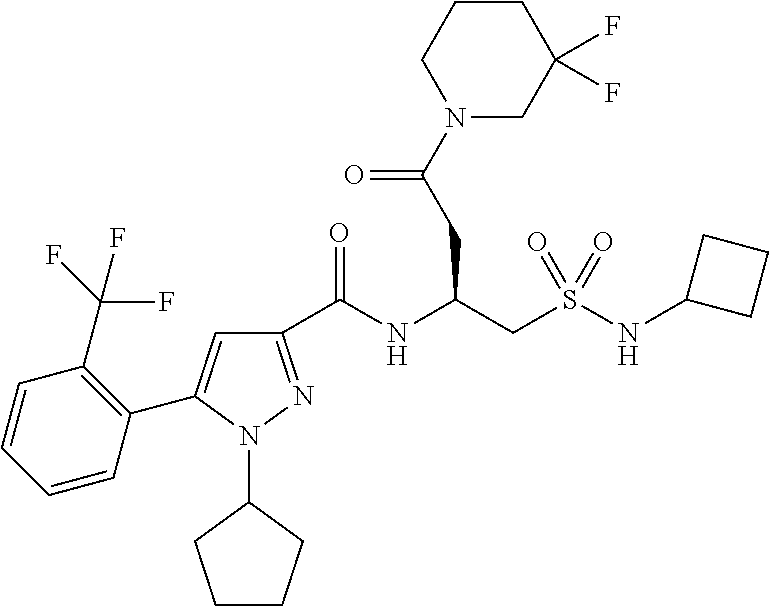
C1(C(NC(CS(NC2CCC2)(=O)=O)CC(N2CC(F)(F)CCC2)=O)=O)=NN(C2CCCC2)C(C2=C(C(F)(F)F)C=CC=C2)=C1
